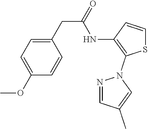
C1=C(OC)C=CC(CC(=O)NC2=C(N3N=CC(C)=C3)SC=C2)=C1
